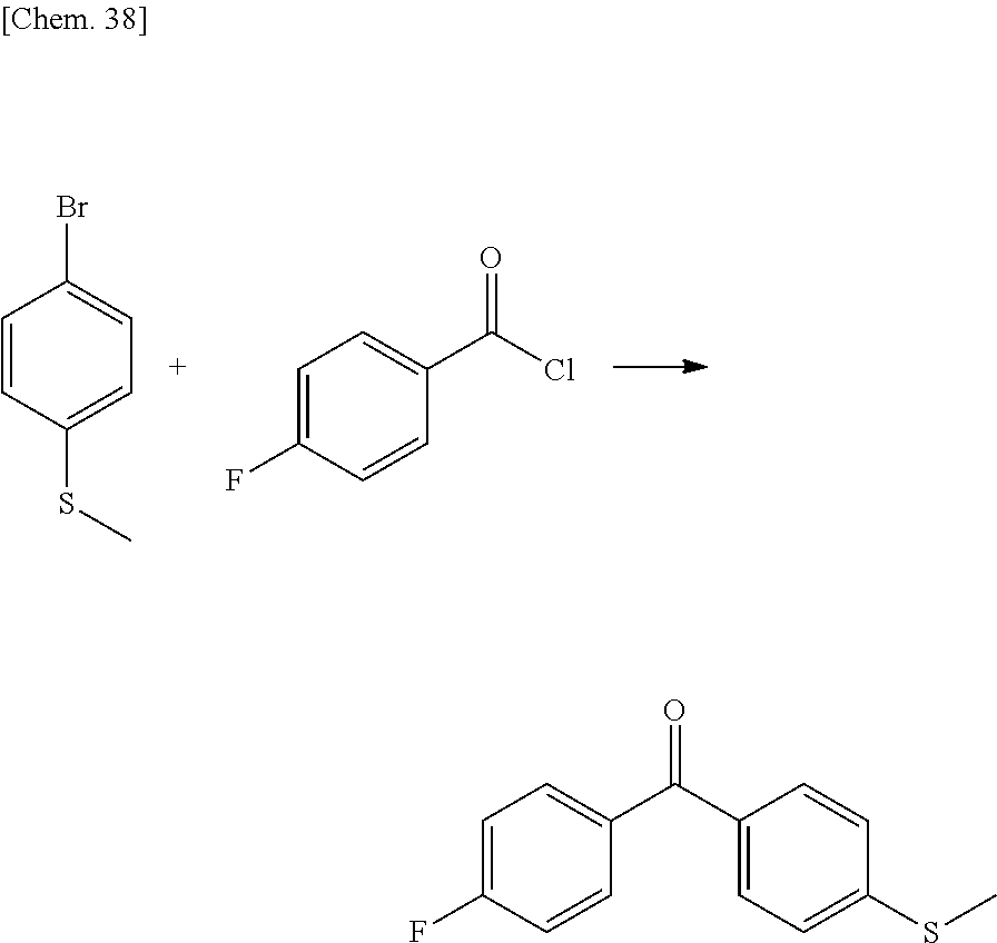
C1=CC(SC)=CC=C1Br.C1=C(F)C=CC(C(Cl)=O)=C1.C1=C(F)C=CC(C(C2=CC=C(SC)C=C2)=O)=C1
